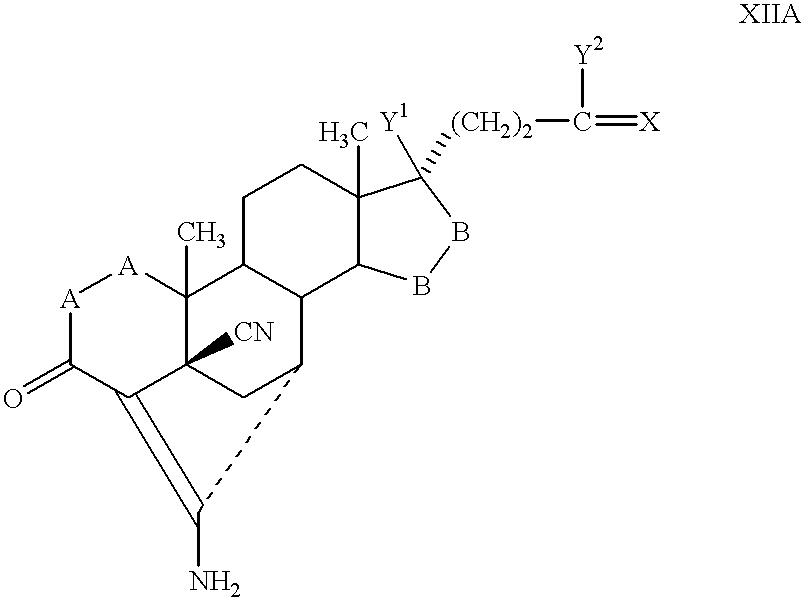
[A]1[A]C2(C)C3C(C4C(C)(CC3)C([Y1])([(CH2)2]C([Y2])=[X])BB4)C3CC2([CN])C(=C3N)C1=O
